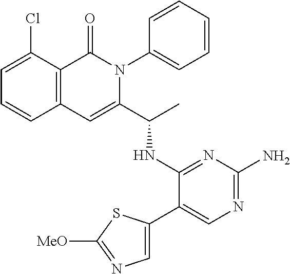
C1(Cl)=CC=CC2=C1C(=O)N(C1=CC=CC=C1)C(C(C)NC1=NC(N)=NC=C1C1=CN=C([MeO])S1)=C2
